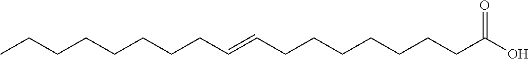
C(CCCCCC=CCCCCCCCC(O)=O)CC
